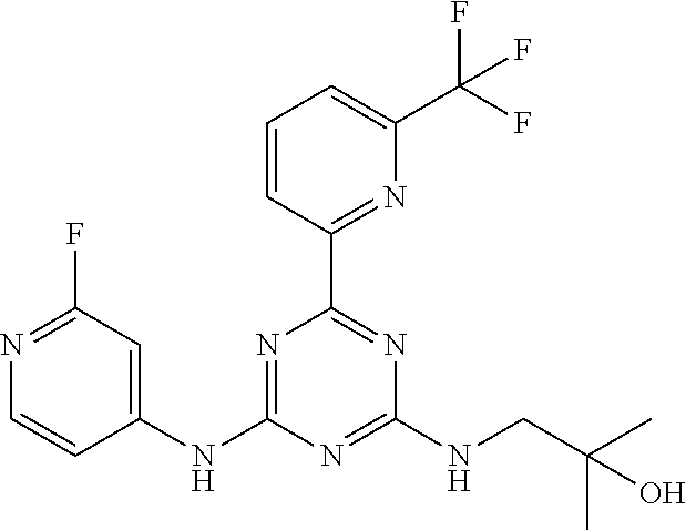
N1=C(F)C=C(NC2=NC(C3=NC(C(F)(F)F)=CC=C3)=NC(NCC(C)(C)O)=N2)C=C1
